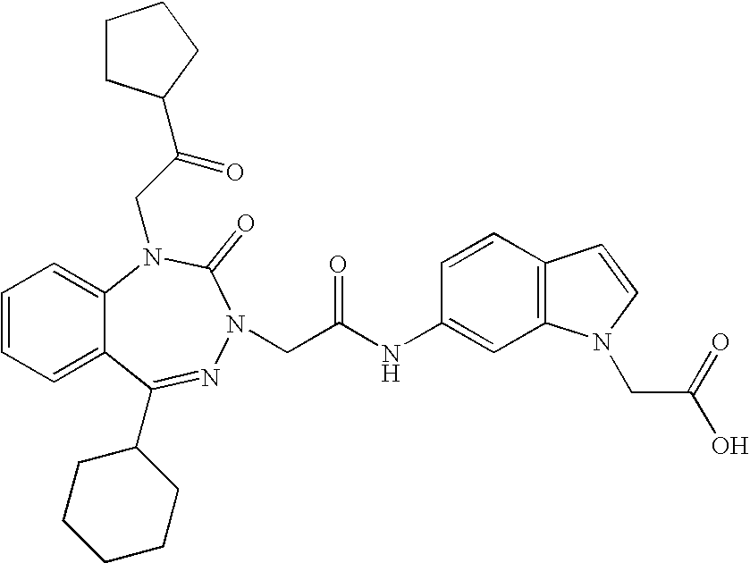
C1=CC=C2C(=C1)N(CC(=O)C1CCCC1)C(=O)N(CC(NC1=CC3=C(C=C1)C=CN3CC(=O)O)=O)N=C2C1CCCCC1
